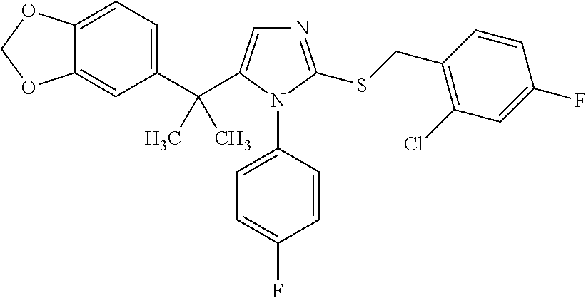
C12=CC=C(C(C3=CN=C(SCC4=C(Cl)C=C(F)C=C4)N3C3=CC=C(F)C=C3)(C)C)C=C1OCO2
